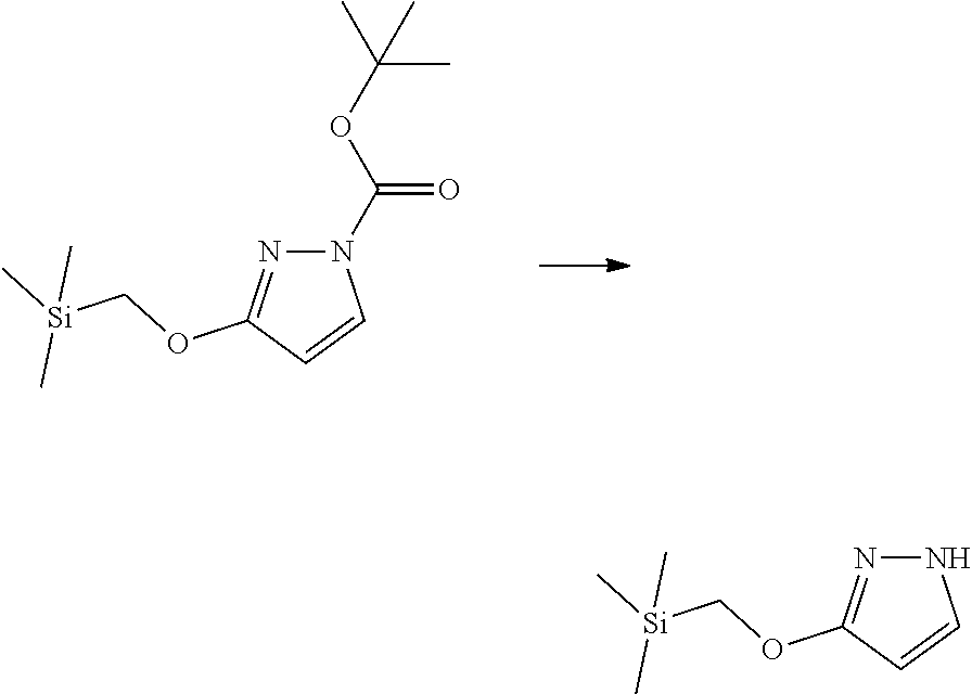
O=C(OC(C)(C)C)N1N=C(OC[Si](C)(C)C)C=C1.N1N=C(OC[Si](C)(C)C)C=C1
